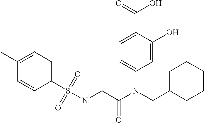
C1=C(O)C(C(=O)O)=CC=C1N(CC1CCCCC1)C(CN(S(C1=CC=C(C)C=C1)(=O)=O)C)=O
